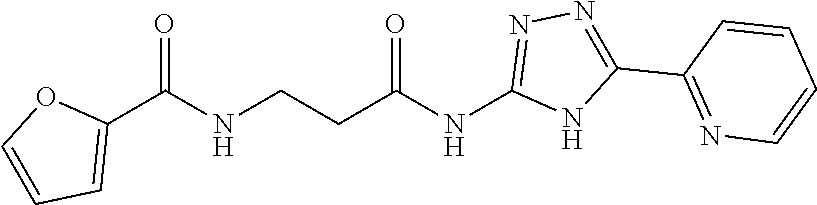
C1(C(NCCC(=O)NC2=NN=C(C3=NC=CC=C3)N2)=O)=CC=CO1
